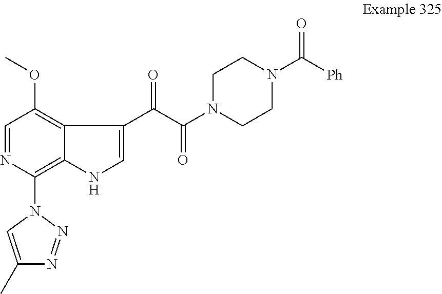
C1(N2C=C(C)N=N2)=C2C(=C(OC)C=N1)C(C(=O)C(N1CCN(C([Ph])=O)CC1)=O)=CN2
